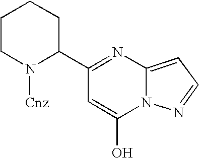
C1(C2CCCCN2[Cnz])=NC2=CC=NN2C(O)=C1
